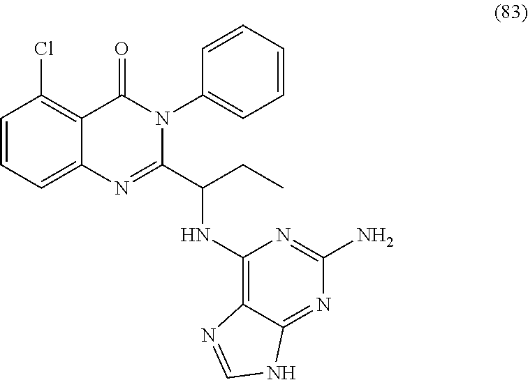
C1=CC=C2C(=C1Cl)C(=O)N(C1=CC=CC=C1)C(C(NC1=C3C(=NC(N)=N1)NC=N3)CC)=N2
